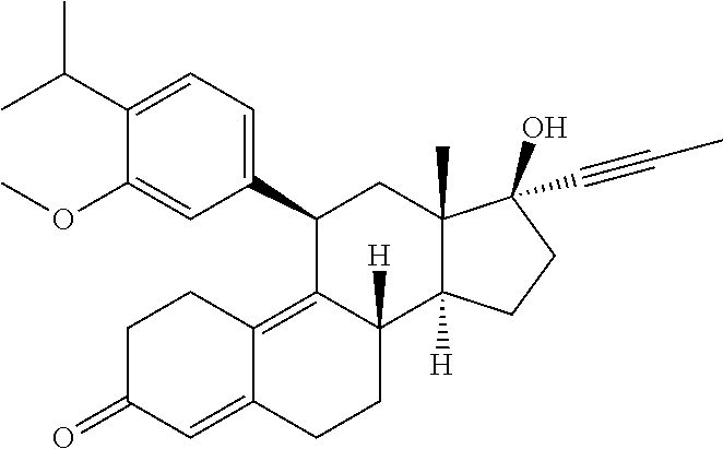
C1(C(C)C)=CC=C(C2C3=C4C(=CC(=O)CC4)CCC3([H])C3([H])C(C)(C2)C(O)(C#CC)CC3)C=C1OC
